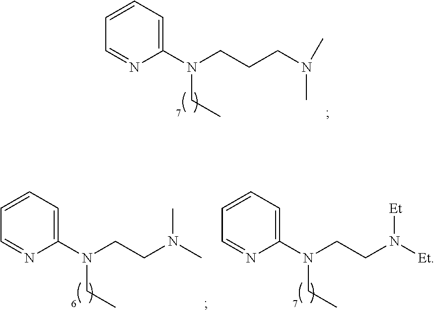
C1=CC=C(N(CCCN(C)C)CC)N=C1.C1=CC=C(N(CCN(C)C)CC)N=C1.C1=CC=C(N(CCN([Et])[Et])CC)N=C1
